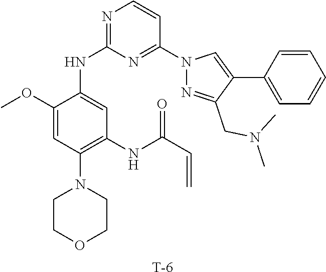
C1(OC)=CC(N2CCOCC2)=C(NC(=O)C=C)C=C1NC1=NC=CC(N2N=C(CN(C)C)C(C3=CC=CC=C3)=C2)=N1.[T]
